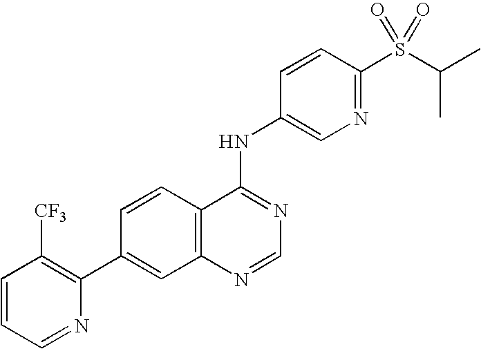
C1=CC=NC(C2=CC3=C(C=C2)C(NC2=CN=C(S(C(C)C)(=O)=O)C=C2)=NC=N3)=C1[CF3]
